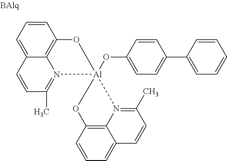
C1=CC=C2C3=C1O[Al]1(OC4=CC=C(C5=CC=CC=C5)C=C4)(N3=C(C)C=C2)N2=C(C)C=CC3=CC=CC(=C32)O1
